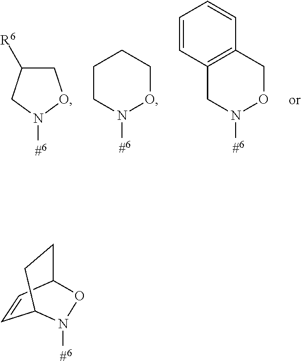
C1C([R6])CN([#6])O1.O1CCCCN1[#6].O1CC2=C(CN1[#6])C=CC=C2.C1=CC2CCC1N([#6])O2
